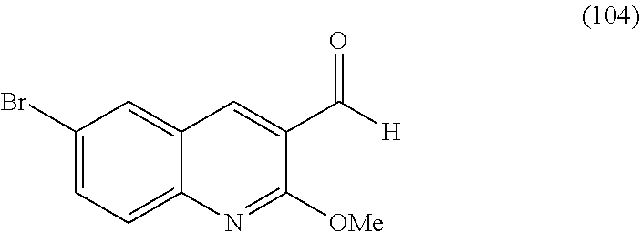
C1(Br)=CC=C2C(=C1)C=C(C(=O)[H])C([OMe])=N2
